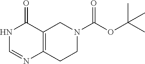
O=C1NC=NC2=C1CN(C(OC(C)(C)C)=O)CC2
